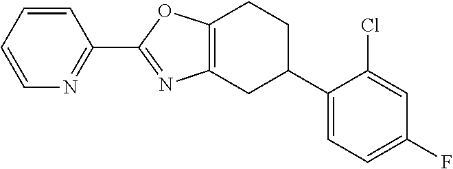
C1=CC=CN=C1C1=NC2=C(O1)CCC(C1=CC=C(F)C=C1Cl)C2
